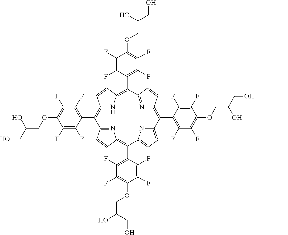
C12=C(C3=C(F)C(F)=C(OCC(CO)O)C(F)=C3F)C3=NC(=C(C4=C(F)C(F)=C(OCC(O)CO)C(F)=C4F)C4=CC=C(N4)C(C4=C(F)C(F)=C(OCC(CO)O)C(F)=C4F)=C4N=C(C(C5=C(F)C(F)=C(OCC(CO)O)C(F)=C5F)=C(N1)C=C2)C=C4)C=C3
